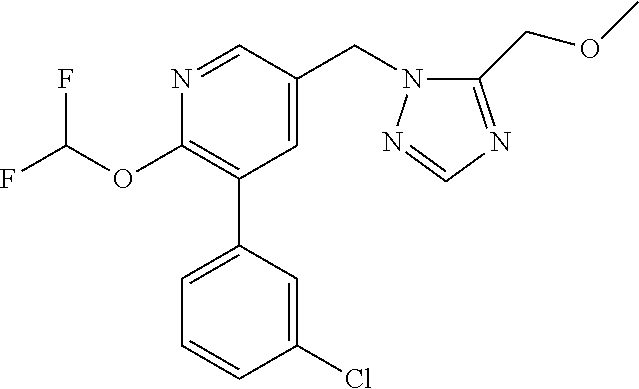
C1(OC(F)F)=C(C2=CC=CC(Cl)=C2)C=C(CN2C(COC)=NC=N2)C=N1
